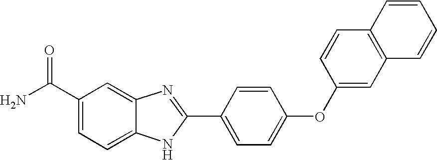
C1(C(N)=O)=CC=C2C(=C1)N=C(C1=CC=C(OC3=CC4=C(C=C3)C=CC=C4)C=C1)N2
